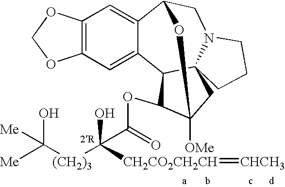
C12=C(C=C3C(=C1)C1CN4C5(C3C(OC(=O)C([(CH2)3]C([Me])(O)[Me])(O)[CH2CO2CH2CH]=[CHCH3])C([OMe])(C5)O1)CCC4)OCO2
